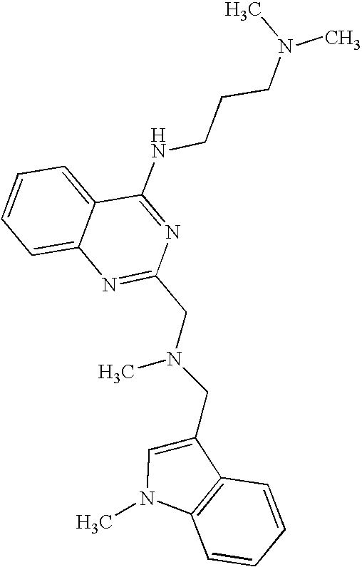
C1=CC=C2C(=C1)N=C(CN(CC1=CN(C)C3=C1C=CC=C3)C)N=C2NCCCN(C)C
